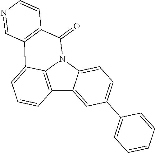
C12=C3N(C4=CC=C(C5=CC=CC=C5)C=C14)C(=O)C1=C(C3=CC=C2)C=NC=C1
